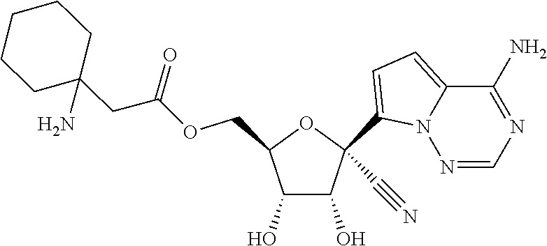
C1(O)C(O)C(COC(CC2(N)CCCCC2)=O)OC1(C1=CC=C2N1N=CN=C2N)C#N
